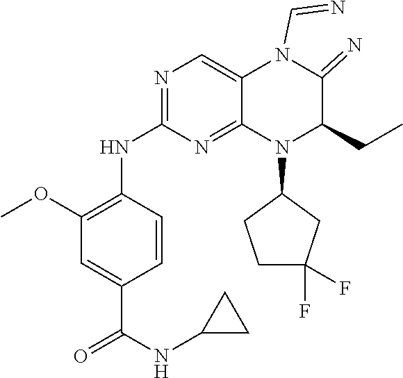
C1=CC(NC2=NC=C3C(=N2)N(C2CC(F)(F)CC2)C(CC)C(=N)N3C=N)=C(OC)C=C1C(NC1CC1)=O
